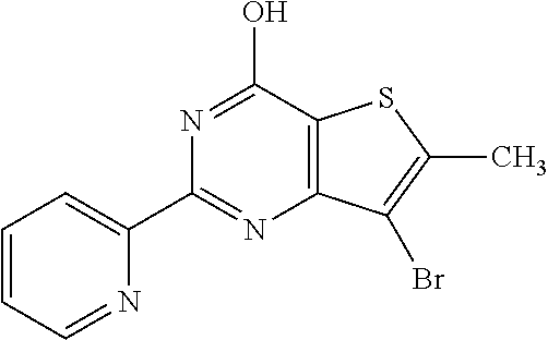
C1(C2=NC3=C(C(O)=N2)SC(C)=C3Br)=CC=CC=N1
